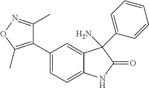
C1=C(C2=C(C)ON=C2C)C=C2C(=C1)NC(=O)C2(N)C1=CC=CC=C1
